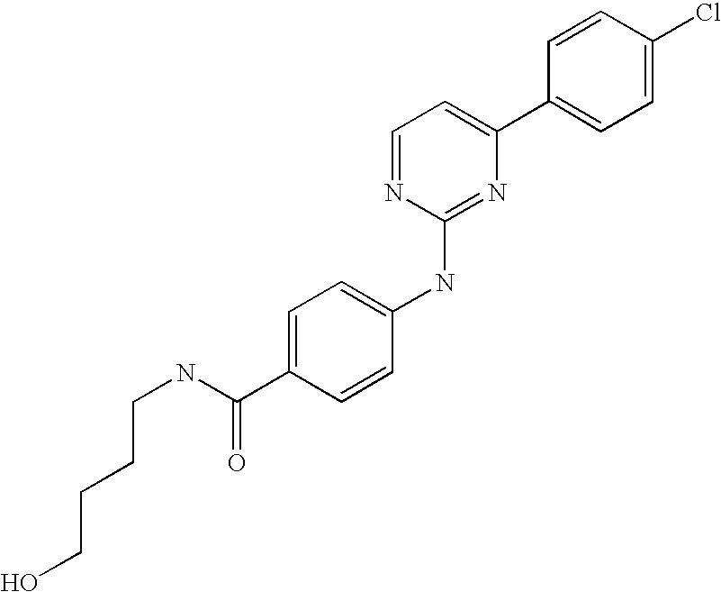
C1=CC(C2=CC=NC(NC3=CC=C(C(NCCCCO)=O)C=C3)=N2)=CC=C1Cl
